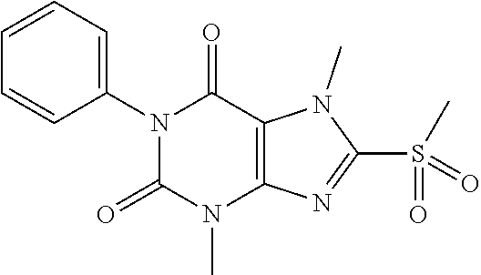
N1(C2=CC=CC=C2)C(=O)N(C)C2=C(C1=O)N(C)C(S(=O)(C)=O)=N2
